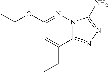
C1(OCC)=NN2C(=NN=C2N)C(CC)=C1
